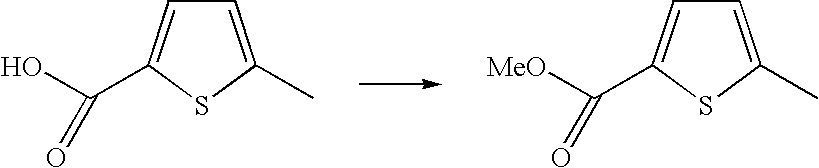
C1=C(C)SC(C(O)=O)=C1.C1=C(C)SC(C([MeO])=O)=C1
